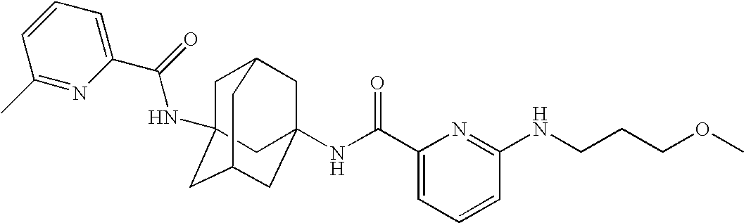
C1C2(NC(C3=CC=CC(C)=N3)=O)CC3CC(NC(C4=CC=CC(NCCCOC)=N4)=O)(CC1C3)C2
